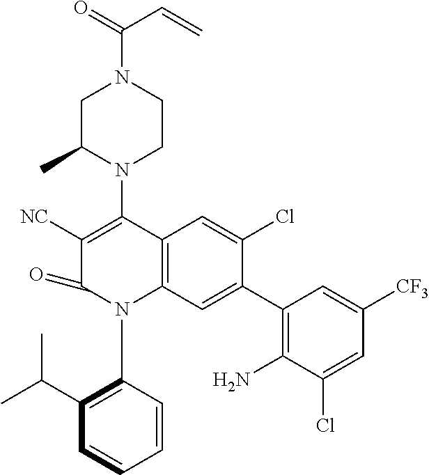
C1C(C)N(C2=C([NC])C(=O)N(C3=C(C(C)C)C=CC=C3)C3=C2C=C(Cl)C(C2=C(N)C(Cl)=CC([CF3])=C2)=C3)CCN1C(=O)C=C
